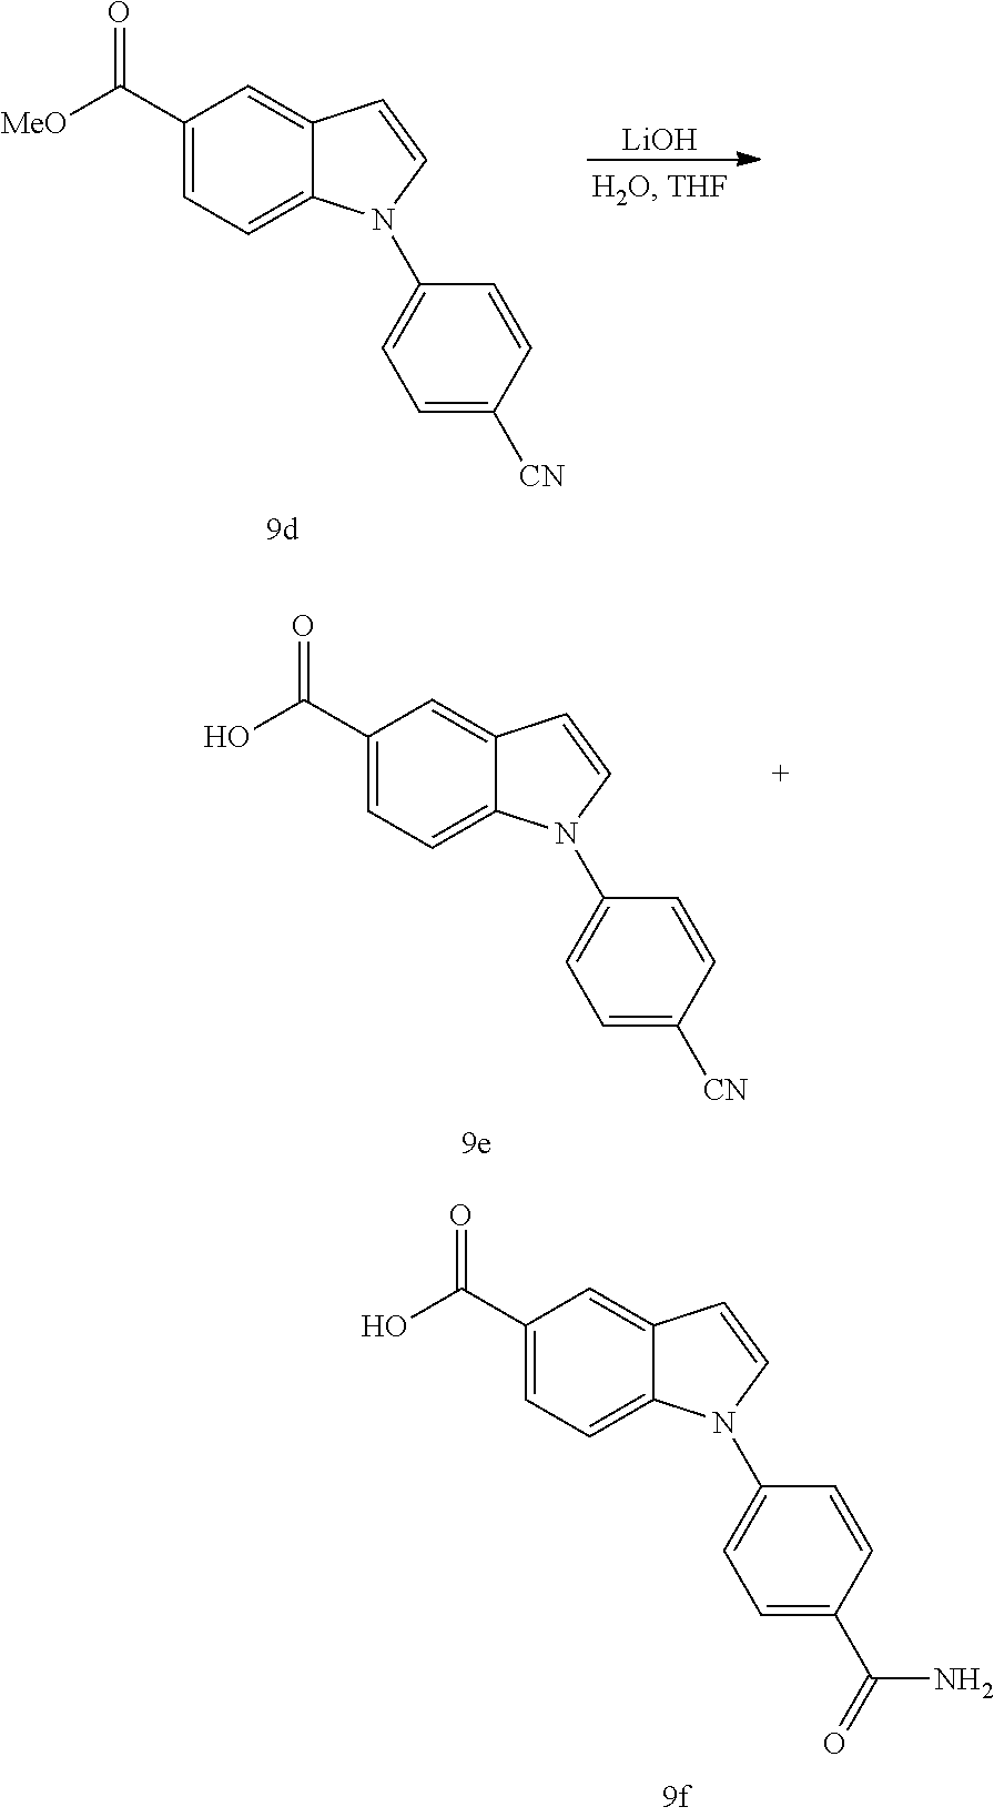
C1(C([MeO])=O)=CC=C2C(=C1)C=CN2C1=CC=C([CN])C=C1.[LiOH].C1(C(O)=O)=CC=C2C(=C1)C=CN2C1=CC=C([CN])C=C1.C1(C(O)=O)=CC=C2C(=C1)C=CN2C1=CC=C(C(=O)N)C=C1
